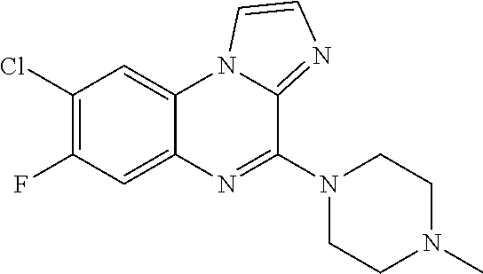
C12=CC(F)=C(Cl)C=C1N1C(=NC=C1)C(N1CCN(C)CC1)=N2
